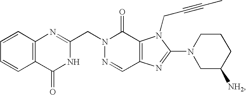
C(N1N=CC2=C(C1=O)N(CC#CC)C(N1CC([NH2])CCC1)=N2)C1=NC2=C(C(=O)N1)C=CC=C2
